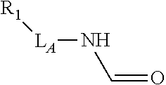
[LA](NC=O)[R1]
